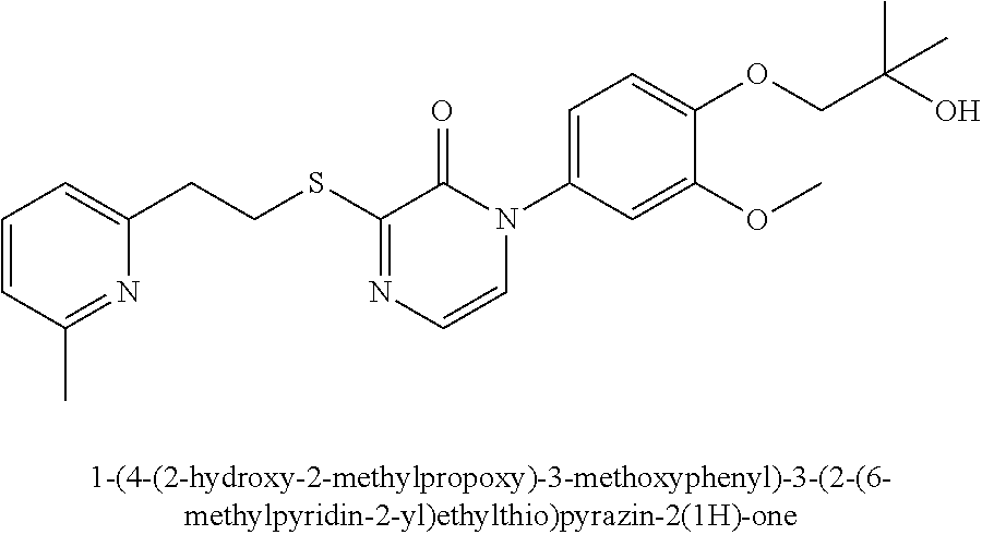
C(SC1=NC=CN(C2=CC=C(OCC(O)(C)C)C(OC)=C2)C1=O)CC1=CC=CC(C)=N1
